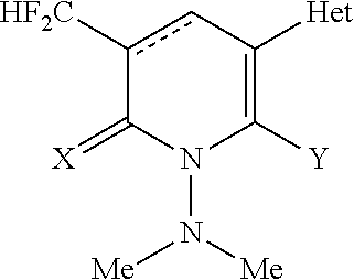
c1([CF2H])cC([Het])=C([Y])N(N([Me])[Me])C1=[X]
